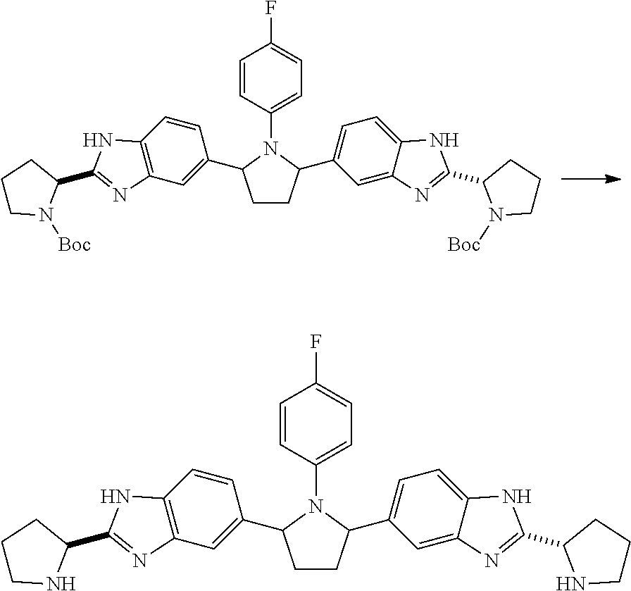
C1CC(C2=CC=C3C(=C2)N=C(C2N([Boc])CCC2)N3)N(C2=CC=C(F)C=C2)C1C1=CC2=C(C=C1)NC(C1CCCN1[Boc])=N2.C1CC(C2=CC=C3C(=C2)N=C(C2NCCC2)N3)N(C2=CC=C(F)C=C2)C1C1=CC2=C(C=C1)NC(C1CCCN1)=N2
